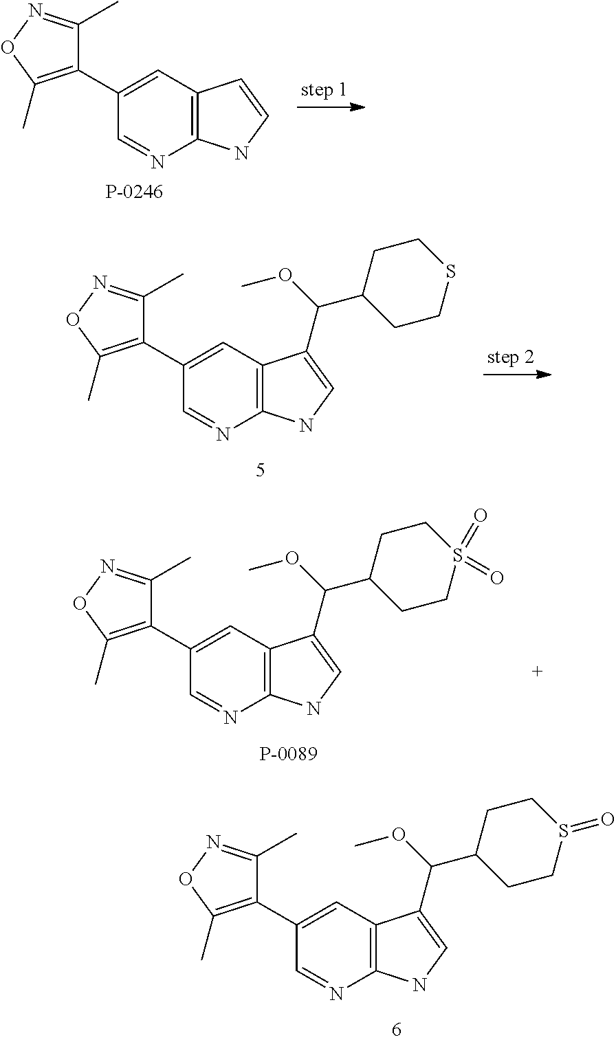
C12=C(C=C(C3=C(C)ON=C3C)C=N1)C=CN2.C12=C(C=C(C3=C(C)ON=C3C)C=N1)C(C(OC)C1CCSCC1)=CN2.C12=C(C=C(C3=C(C)ON=C3C)C=N1)C(C(OC)C1CCS(=O)(=O)CC1)=CN2.C12=C(C=C(C3=C(C)ON=C3C)C=N1)C(C(OC)C1CCS(=O)CC1)=CN2
